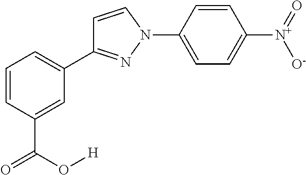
C1(C2=NN(C3=CC=C([N+](=O)[O-])C=C3)C=C2)=CC=CC(C(=O)O[H])=C1
